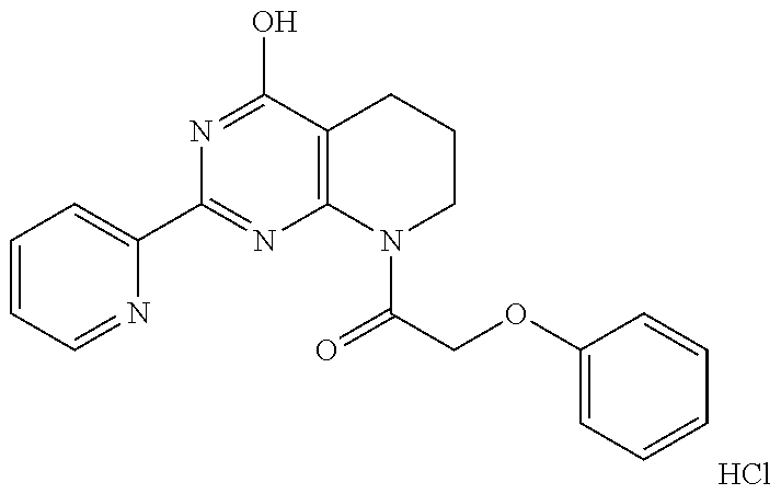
C1=CC=NC(C2=NC3=C(C(O)=N2)CCCN3C(COC2=CC=CC=C2)=O)=C1.Cl
